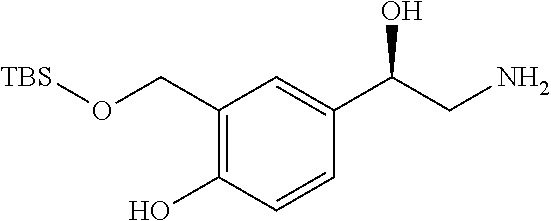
NCC(C1=CC(CO[TBS])=C(O)C=C1)O
